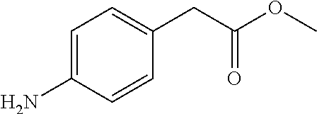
C1=C(N)C=CC(CC(OC)=O)=C1
